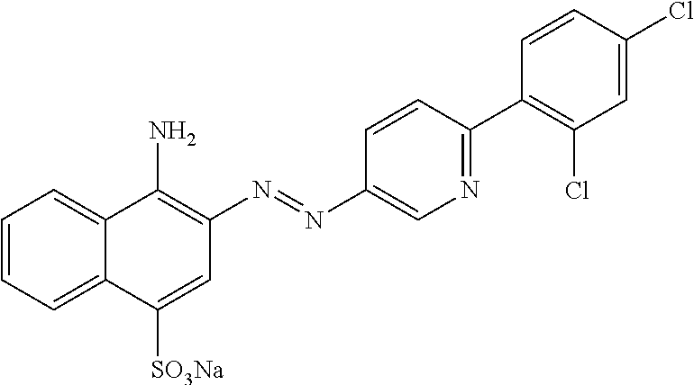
C1=CC=C2C(=C1)C(N)=C(N=NC1=CN=C(C3=C(Cl)C=C(Cl)C=C3)C=C1)C=C2[SO3Na]
